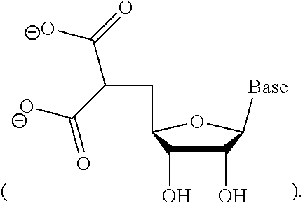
C1(O)C(O)C(CC(C([O-])=O)C([O-])=O)OC1[Base]
